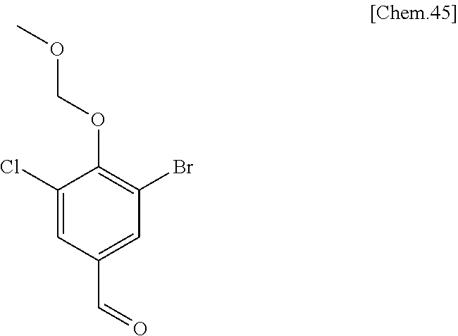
C1(Cl)=CC(C=O)=CC(Br)=C1OCOC
